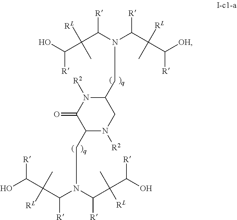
C1(CN(C([R])C(C(O)[R])([RL])C)C([R])C(C)([RL])C([OH])[R])N([R2])C(=O)C(CN(C([R])C(C(O)[R])([RL])C)C([R])C(C)([RL])C(O)[R])N([R2])C1
